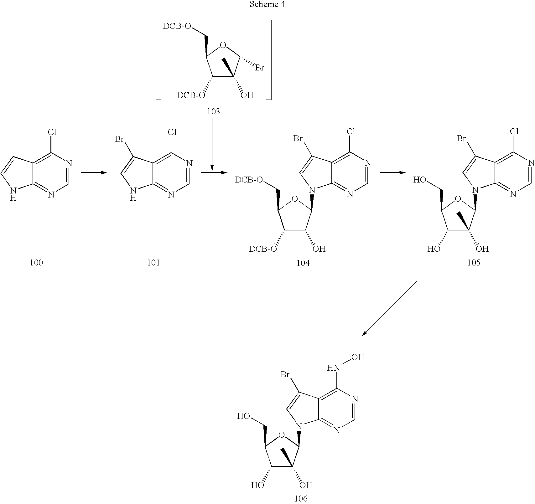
C12=C(NO)N=CN=C1N(C1C(O)(C)C(O)C(CO)O1)C=C2Br.C12=C(Cl)N=CN=C1NC=C2.C12=C(Cl)N=CN=C1NC=C2Br.C12=C(Cl)N=CN=C1N(C1C(O)(C)C(O)C(CO)O1)C=C2Br.C12=C(Cl)N=CN=C1N(C1C(O)C([DCB-O])C(C[DCB-O])O1)C=C2Br.C1([DCB-O])C(C)(O)C(Br)OC1C[DCB-O]
